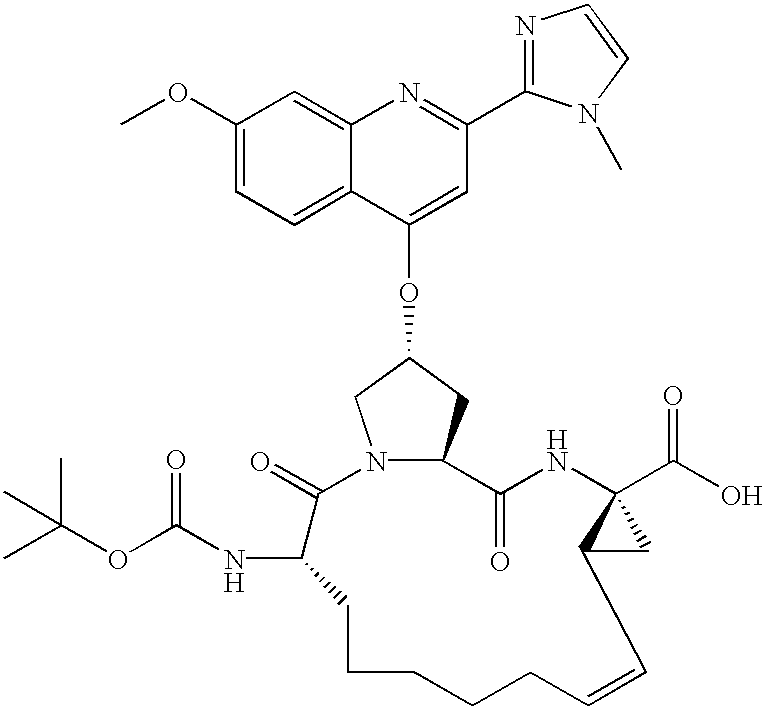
C1(OC)=CC=C2C(=C1)N=C(C1=NC=CN1C)C=C2OC1CN2C(C1)C(=O)NC1(C(O)=O)C(C1)C=CCCCCCC(NC(OC(C)(C)C)=O)C2=O
